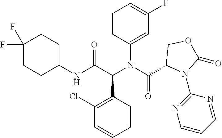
C1=CC(N(C(C2N(C3=NC=CC=N3)C(=O)OC2)=O)C(C(NC2CCC(F)(F)CC2)=O)C2=C(Cl)C=CC=C2)=CC(F)=C1
